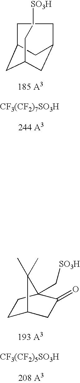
C1C2CC(CC[SO3H])CC(C1)C2.[CF3(CF2)7SO3H].C1C2CC(=O)C(C[SO3H])(C1)C2(C)C.[CF3(CF2)5SO3H]
